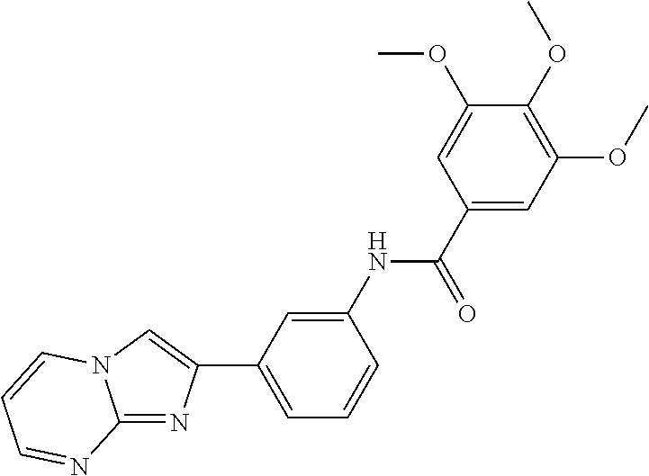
C12=NC(C3=CC=CC(NC(C4=CC(OC)=C(OC)C(OC)=C4)=O)=C3)=CN1C=CC=N2
